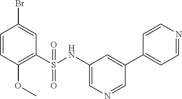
C1=CC(OC)=C(S(NC2=CN=CC(C3=CC=NC=C3)=C2)(=O)=O)C=C1Br
